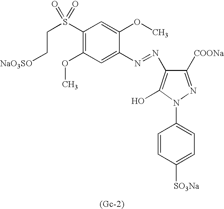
C1([COONa])=NN(C2=CC=C([SO3Na])C=C2)C(O)=C1N=NC1=CC(OC)=C(S(CC[NaO3SO])(=O)=O)C=C1OC
